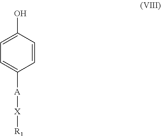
C1=C(O)C=CC([A][X][R1])=C1
